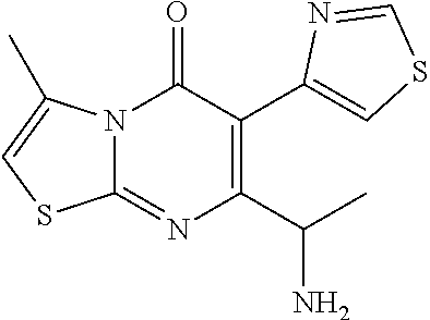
N12C(=NC(C(C)N)=C(C3=CSC=N3)C1=O)SC=C2C
